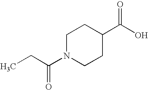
CCC(N1CCC(C(O)=O)CC1)=O
